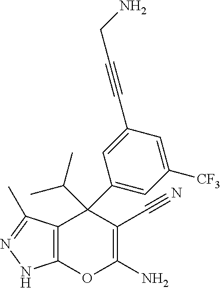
C12=C(C(C)=NN1)C(C1=CC([CF3])=CC(C#CCN)=C1)(C(C)C)C(C#N)=C(N)O2
